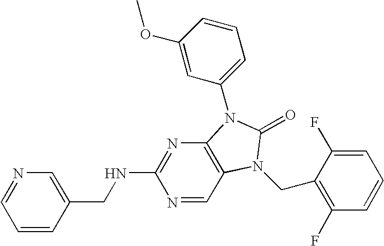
C1=CC=NC=C1CNC1=NC2=C(C=N1)N(CC1=C(F)C=CC=C1F)C(=O)N2C1=CC=CC(OC)=C1
